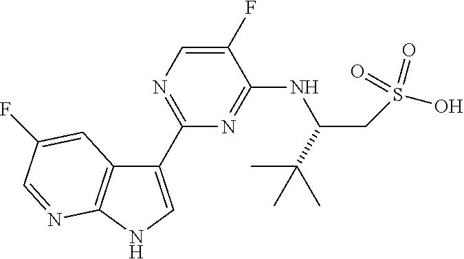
C1(C2=NC=C(F)C(NC(C(C)(C)C)CS(O)(=O)=O)=N2)=CNC2=C1C=C(F)C=N2
